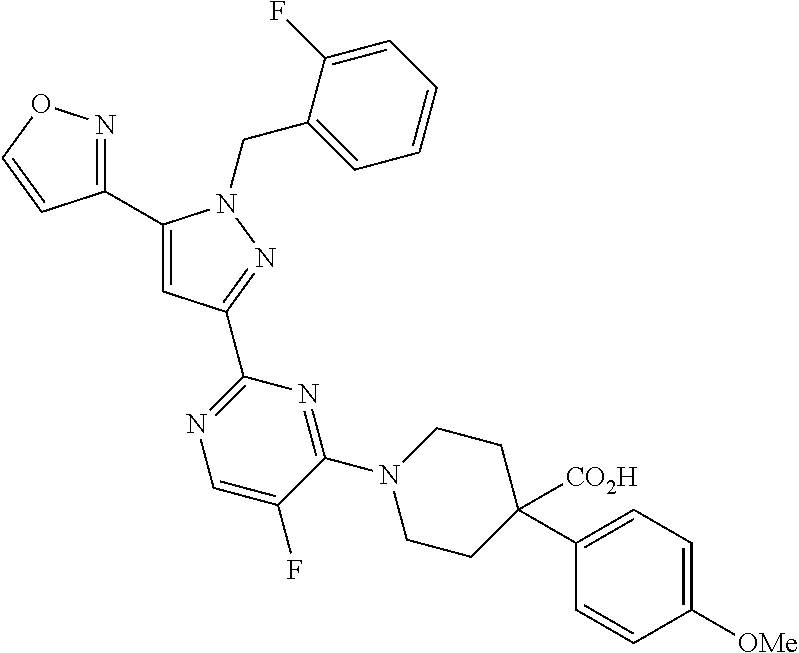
C1(C2=CC(C3=NC=C(F)C(N4CCC(C5=CC=C([OMe])C=C5)([CO2H])CC4)=N3)=NN2CC2=CC=CC=C2F)=NOC=C1
